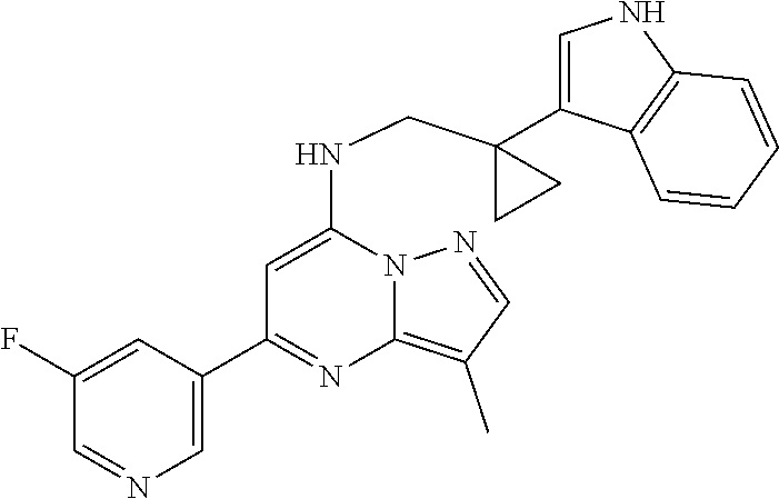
C1(C2=NC3=C(C)C=NN3C(NCC3(C4=CNC5=C4C=CC=C5)CC3)=C2)=CN=CC(F)=C1
